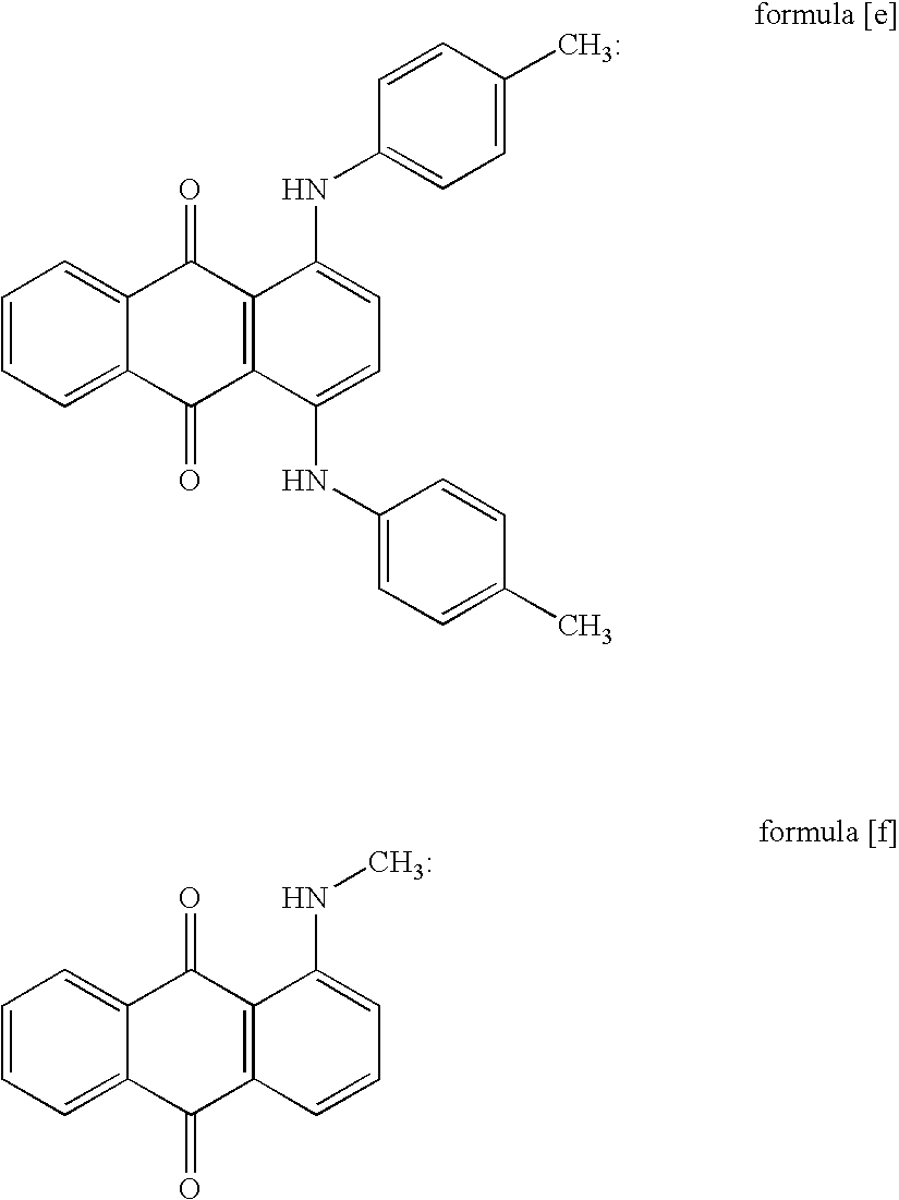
C1=CC=C2C(=C1)C(=O)C1=C(C2=O)C(NC2=CC=C(C)C=C2)=CC=C1NC1=CC=C([CH3:])C=C1.C1=CC=C2C(=C1)C(=O)C1=C(C2=O)C=CC=C1N[CH3:]
